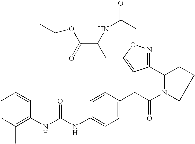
C1=CC(C)=C(NC(NC2=CC=C(CC(N3CCCC3C3=NOC(CC(NC(C)=O)C(OCC)=O)=C3)=O)C=C2)=O)C=C1
